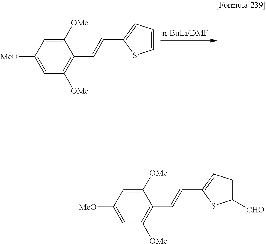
C1=CC=C(C=CC2=C([OMe])C=C([MeO])C=C2[OMe])S1.C1([CHO])=CC=C(C=CC2=C([OMe])C=C([MeO])C=C2[OMe])S1
